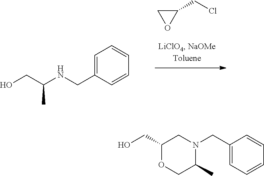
C1(CCl)CO1.C1=C(CNC(CO)C)C=CC=C1.C1(CN2C(C)COC(CO)C2)=CC=CC=C1
